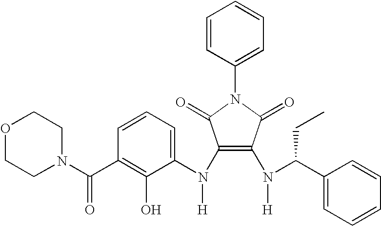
C1=CC(C(N2CCOCC2)=O)=C(O)C(N(C2=C(N([H])C(C3=CC=CC=C3)CC)C(=O)N(C3=CC=CC=C3)C2=O)[H])=C1
